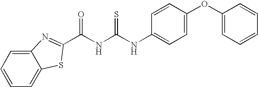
C1(NC(NC(=O)C2=NC3=CC=CC=C3S2)=S)=CC=C(OC2=CC=CC=C2)C=C1
